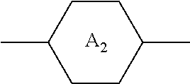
C1CC(C)CCC1C.[A2]
